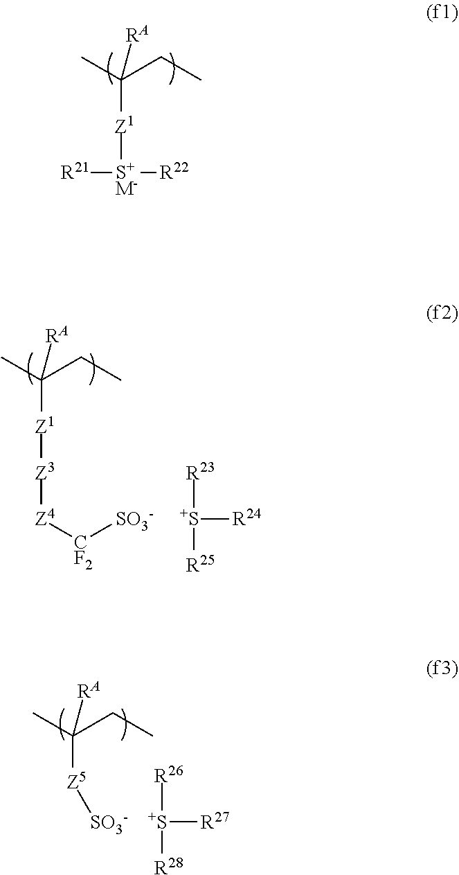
CC(CC)([RA])[Z1][S+M-]([R22])[R21].CC(CC)([RA])[Z1][Z3][Z4][CF2][SO3-].[R23][S+]([R24])[R25].CC(CC)([RA])[Z5][SO3-].[R26][S+]([R27])[R28]
